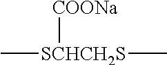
C[SCHCH2S](C)[COONa]
